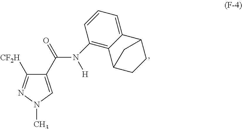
C1(C(N([H])C2=C3C(=CC=C2)C2CCC3C2)=O)=CN(C)N=C1[CF2H]
